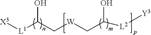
C(C([L1][X3])O)[W]CC([L2][Y3])O
